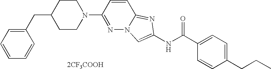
[2CF3COOH].C1=CC(CCC)=CC=C1C(NC1=CN2N=C(N3CCC(CC4=CC=CC=C4)CC3)C=CC2=N1)=O
